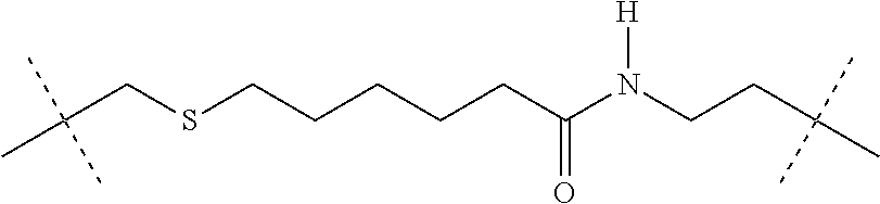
C(CSCCCCCC(N(CCC(C)(C)C)[H])=O)(C)(C)C
